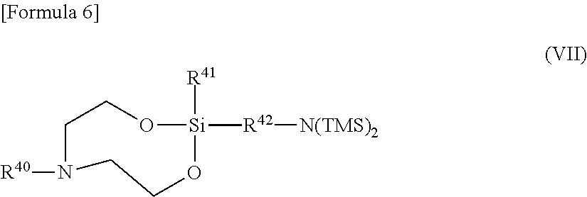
[R40]N1CCO[Si]([R42][N(TMS)2])(C)([R41])OCC1
